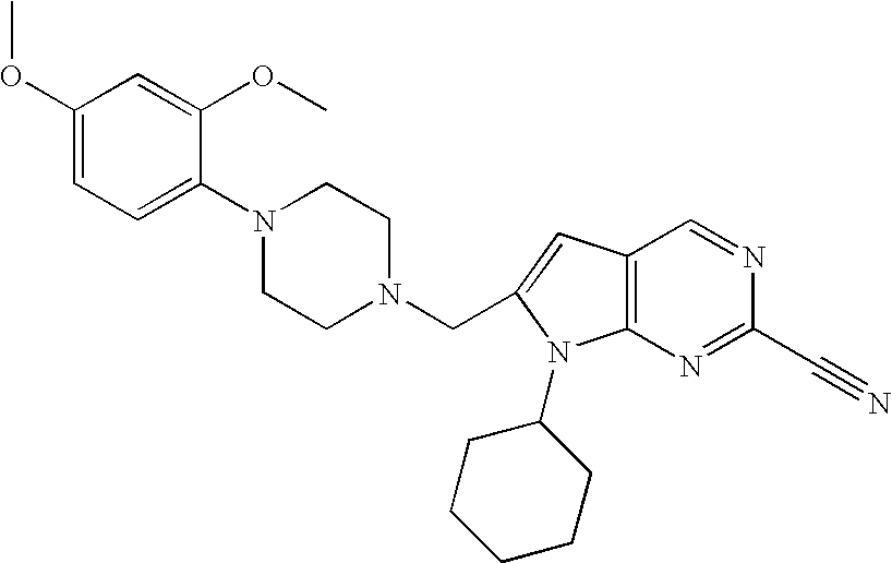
COC1=CC=C(N2CCN(CC3=CC4=C(N3C3CCCCC3)N=C(C#N)N=C4)CC2)C(OC)=C1
